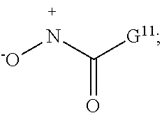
C(=O)([G11])N[-O]
